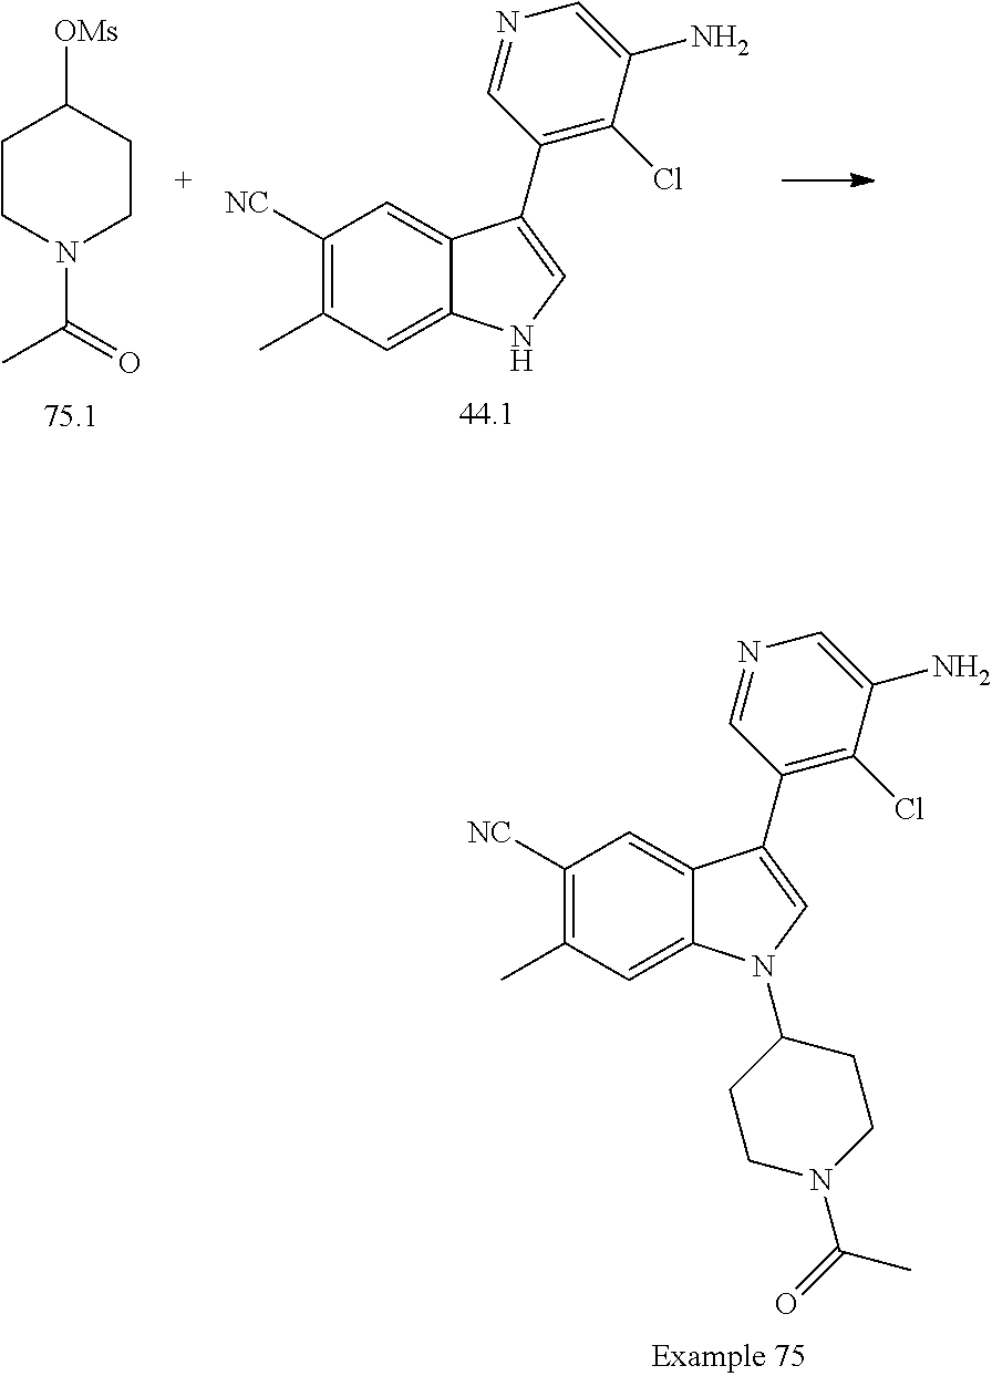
C1([NC])=C(C)C=C2C(=C1)C(C1=C(Cl)C(N)=CN=C1)=CN2.[OMs]C1CCN(C(=O)C)CC1.C1([NC])=C(C)C=C2C(=C1)C(C1=C(Cl)C(N)=CN=C1)=CN2C1CCN(C(=O)C)CC1
